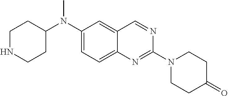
C1NCCC(N(C2=CC=C3C(=C2)C=NC(N2CCC(=O)CC2)=N3)C)C1
